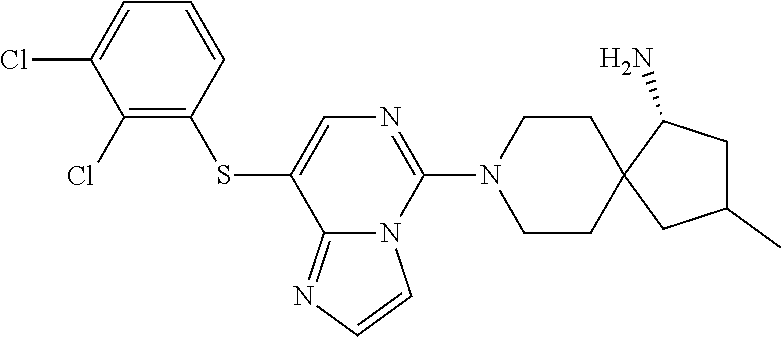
C1=CC(SC2=CN=C(N3CCC4(CC3)CC(C)CC4N)N3C2=NC=C3)=C(Cl)C(Cl)=C1
